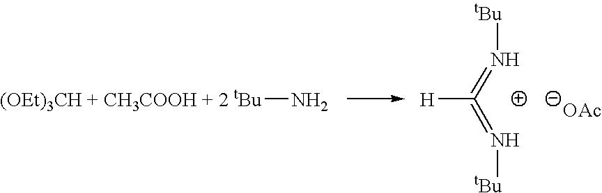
[(OEt)3CH + CH3COOH + 2 tBu]N.[H]C(=N[tBu])=N[tBu].[OAc]
